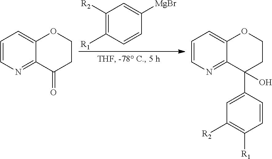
C1([MgBr])=CC([R2])=C([R1])C=C1.C1=CN=C2C(=C1)OCCC2(C1=CC([R2])=C([R1])C=C1)O.C1=CN=C2C(=C1)OCCC2=O
